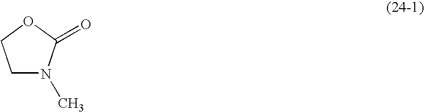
C1N(C)C(=O)OC1
